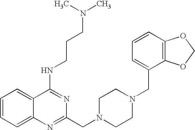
C1=CC=C2C(=C1)C(NCCCN(C)C)=NC(CN1CCN(CC3=CC=CC4=C3OCO4)CC1)=N2
